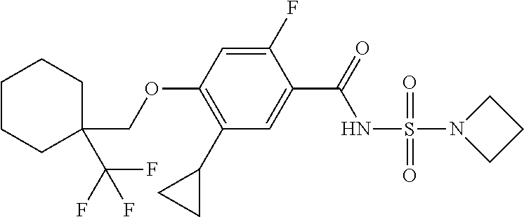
C1(C2CC2)=C(OCC2(C(F)(F)F)CCCCC2)C=C(F)C(C(=O)NS(=O)(=O)N2CCC2)=C1
